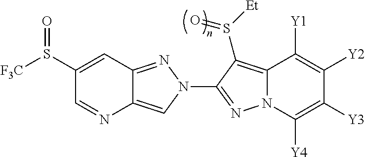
C1(S([F3C])=O)=CC2=NN(C3=NN4C(=C3S([Et])=O)C([Y1])=C([Y2])C([Y3])=C4[Y4])C=C2N=C1
